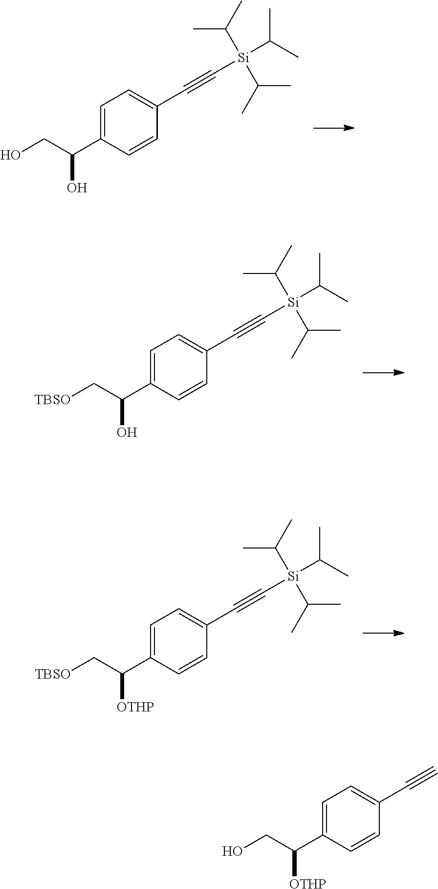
C1=C(C(CO)O)C=CC(C#C[Si](C(C)C)(C(C)C)C(C)C)=C1.C1=C(C(C[TBSO])O)C=CC(C#C[Si](C(C)C)(C(C)C)C(C)C)=C1.C1=C(C(C[TBSO])[OTHP])C=CC(C#C[Si](C(C)C)(C(C)C)C(C)C)=C1.C1=C(C(CO)[OTHP])C=CC(C#C)=C1
